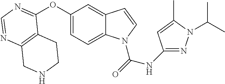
C12=C(N=CN=C1OC1=CC=C3C(=C1)C=CN3C(=O)NC1=NN(C(C)C)C(C)=C1)CNCC2
